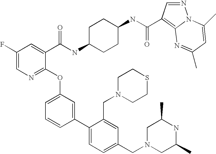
C1(F)=CN=C(OC2=CC=CC(C3=CC=C(CN4CC(C)NC(C)C4)C=C3CN3CCSCC3)=C2)C(C(NC2CCC(NC(=O)C3=C4N(N=C3)C(C)=CC(C)=N4)CC2)=O)=C1
